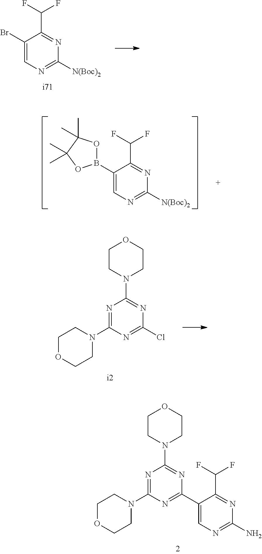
C1(Br)=CN=C([N(Boc)2])N=C1C(F)F.C1(B2OC(C)(C)C(C)(C)O2)=CN=C([N(Boc)2])N=C1C(F)F.N1=C(N2CCOCC2)N=C(C2=CN=C(N)N=C2C(F)F)N=C1N1CCOCC1.N1=C(N2CCOCC2)N=C(Cl)N=C1N1CCOCC1
